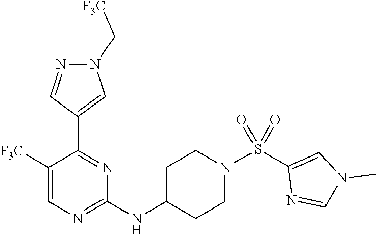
N1=C(NC2CCN(S(=O)(=O)C3=CN(C)C=N3)CC2)N=C(C2=CN(C[F3C])N=C2)C([F3C])=C1
